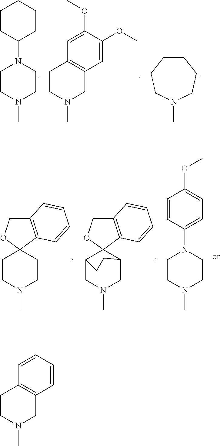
C1CC(N2CCN(C)CC2)CCC1.C12=C(CN(C)CC1)C=C(OC)C(OC)=C2.N1(C)CCCCCC1.C12(CCN(C)CC1)C1=C(CO2)C=CC=C1.C12(C3CN(C)CC1CC3)C1=C(CO2)C=CC=C1.N1(C2=CC=C(OC)C=C2)CCN(C)CC1.C1=CC=CC2=C1CN(C)CC2
